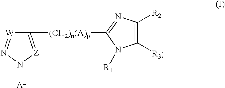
C1([(CH2)n(A)p]C2=NC([R2])=C([R3])N2[R4])=[Z]N([Ar])N=[W]1
